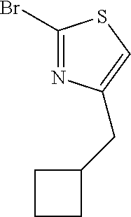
BrC1=NC(CC2CCC2)=CS1
